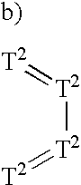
[T2]=[T2][T2]=[T2]
